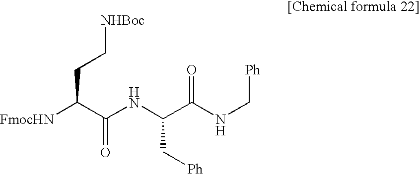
N(C(C(NC[Ph])=O)C[Ph])C(C([FmocHN])CC[NHBoc])=O
